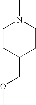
C1CC(COC)CCN1C
